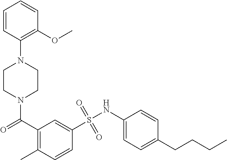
N1(C(=O)C2=C(C)C=CC(S(NC3=CC=C(CCCC)C=C3)(=O)=O)=C2)CCN(C2=C(OC)C=CC=C2)CC1
